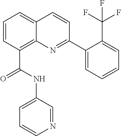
C(C1=C2C(=CC=C1)C=CC(C1=CC=CC=C1C(F)(F)F)=N2)(NC1=CC=CN=C1)=O
